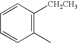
C1=CC([CH2CH3])=C(C)C=C1
